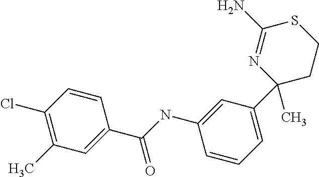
N(C1=CC(C2(C)N=C(N)SCC2)=CC=C1)C(C1=CC(C)=C(Cl)C=C1)=O
